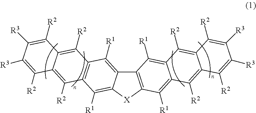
C12=C([X]C3=C([R1])C4=C(C([R1])=C13)C([R2])=C1C(=C4[R2])C([R2])=C([R3])C([R3])=C1[R2])C([R1])=C1C(=C2[R1])C([R2])=C2C(=C1[R2])C([R2])=C([R3])C([R3])=C2[R2]
